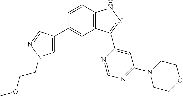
C1=CC2=C(C=C1C1=CN(CCOC)N=C1)C(C1=CC(N3CCOCC3)=NC=N1)=NN2
